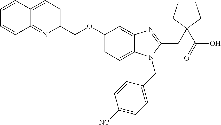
C1=CC=CC2=NC(COC3=CC=C4C(=C3)N=C(CC3(C(O)=O)CCCC3)N4CC3=CC=C([NC])C=C3)=CC=C12
